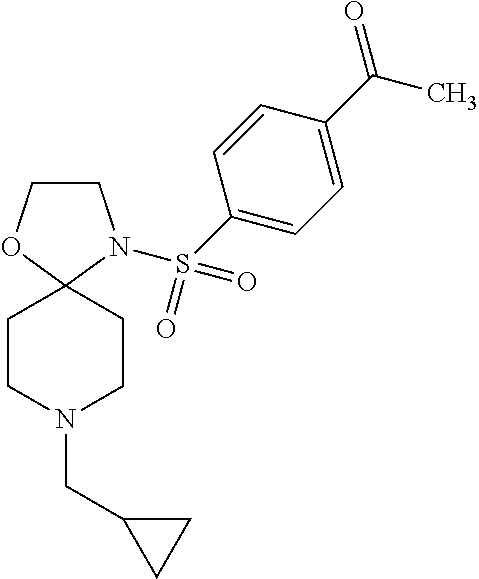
C1CN(S(C2=CC=C(C(=O)C)C=C2)(=O)=O)C2(O1)CCN(CC1CC1)CC2
